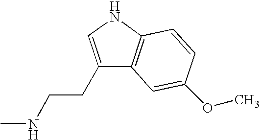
CNCCC1=CNC2=C1C=C(OC)C=C2
